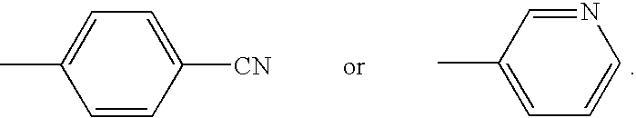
C1(C)=CC=CN=C1.C1=C(C)C=CC([CN])=C1
